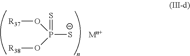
[Mn+].P([S-])(=S)(O[R37])O[R38]
